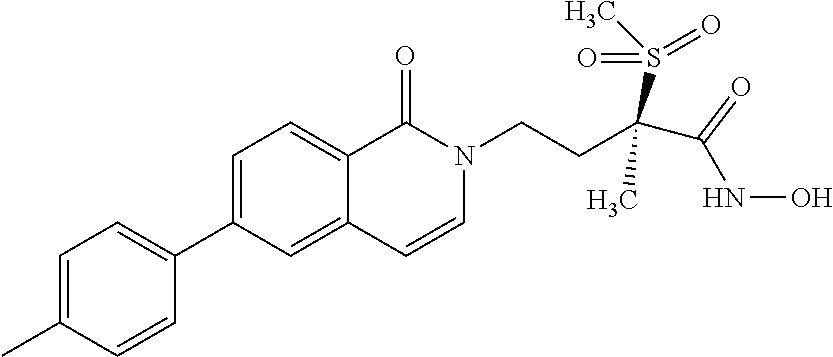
C1=C(C)C=CC(C2=CC=C3C(=C2)C=CN(CCC(S(C)(=O)=O)(C)C(NO)=O)C3=O)=C1
